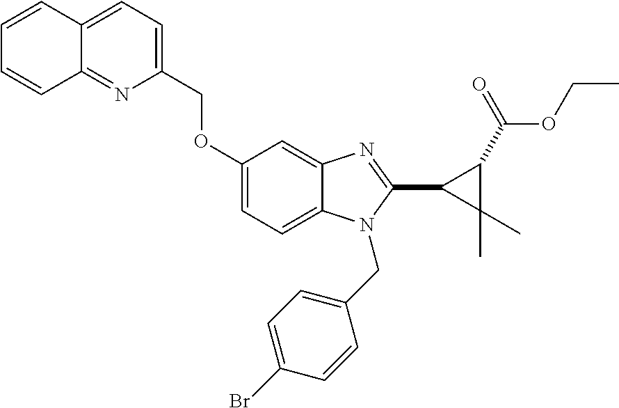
C1=CC2=CC=C(COC3=CC=C4C(=C3)N=C(C3C(C)(C)C3C(=O)OCC)N4CC3=CC=C(Br)C=C3)N=C2C=C1
